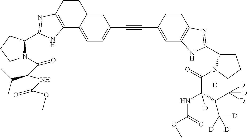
C12=C(C=C(C#CC3=CC=C4C(=C3)CCC3=C4NC(C4N(C(C(NC(OC)=O)C(C)C)=O)CCC4)=N3)C=C1)NC(C1CCCN1C(=O)C(C(C([D])([D])[D])(C([D])([D])[D])[D])(NC(=O)OC)[D])=N2
